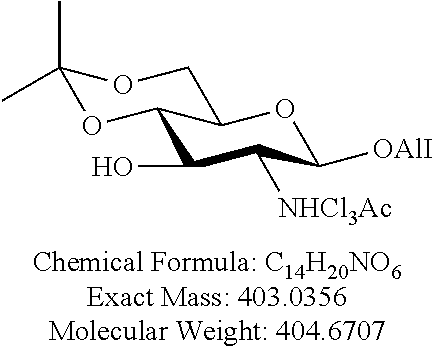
C1(O)C([NHCl3Ac])C([OAlI])OC2C1OC(C)(C)OC2
